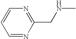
C1=NC(CNC)=NC=C1
